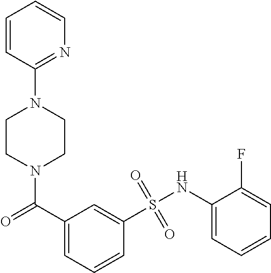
N1(C(C2=CC=CC(S(NC3=CC=CC=C3F)(=O)=O)=C2)=O)CCN(C2=NC=CC=C2)CC1
